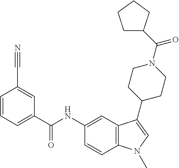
N#CC1=CC(C(NC2=CC3=C(C=C2)N(C)C=C3C2CCN(C(C3CCCC3)=O)CC2)=O)=CC=C1
